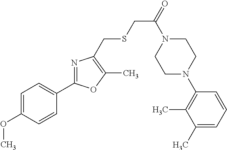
C1=C(OC)C=CC(C2=NC(CSCC(=O)N3CCN(C4=C(C)C(C)=CC=C4)CC3)=C(C)O2)=C1
